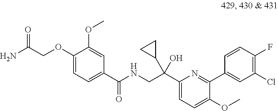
C1(C(CNC(C2=CC=C(OCC(N)=O)C(OC)=C2)=O)(O)C2CC2)=CC=C(OC)C(C2=CC(Cl)=C(F)C=C2)=N1
